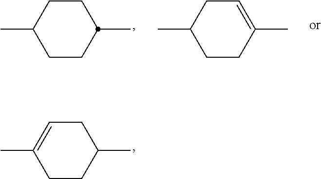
C1(C)=CCC(C)CC1.C1(C)CCC(C)=CC1.C1(C)CCC(C)CC1
